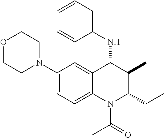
C1(N2CCOCC2)=CC=C2C(=C1)C(NC1=CC=CC=C1)C(C)C(CC)N2C(=O)C
